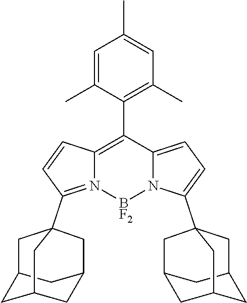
C1=C(C)C(C2=C3N(=C(C45CC6CC(CC(C6)C4)C5)C=C3)[BF2]N3C2=CC=C3C23CC4CC(CC(C4)C2)C3)=C(C)C=C1C
